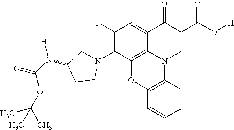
C1(F)=C(N2CCC(N(C(OC(C)(C)C)=O)[H])C2)C2=C3C(=C1)C(=O)C(C(O[H])=O)=CN3C1=C(O2)C=CC=C1
